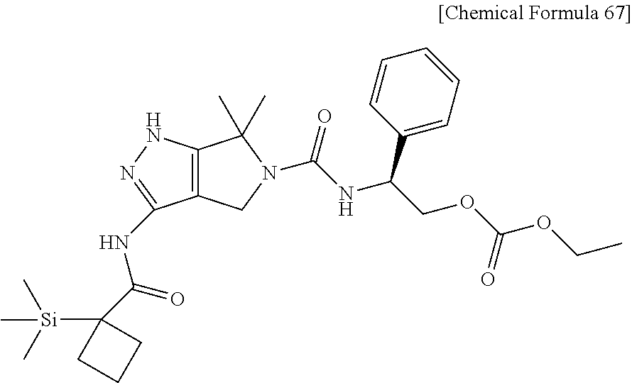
C12=C(NN=C1NC(=O)C1([Si](C)(C)C)CCC1)C(C)(C)N(C(=O)NC(COC(OCC)=O)C1=CC=CC=C1)C2
